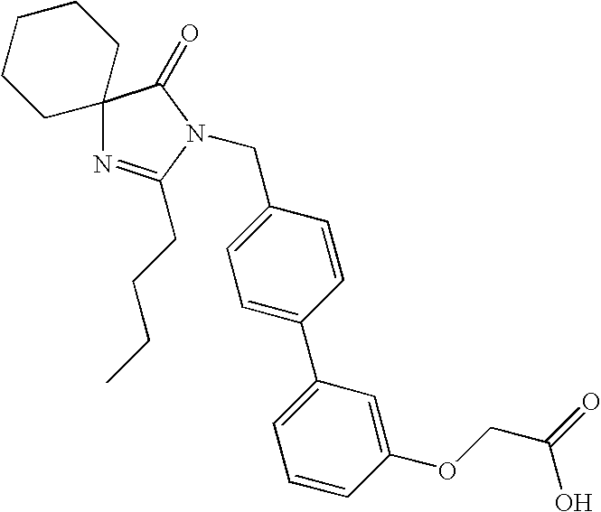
C12(N=C(CCCC)N(CC3=CC=C(C4=CC=CC(OCC(=O)O)=C4)C=C3)C1=O)CCCCC2
